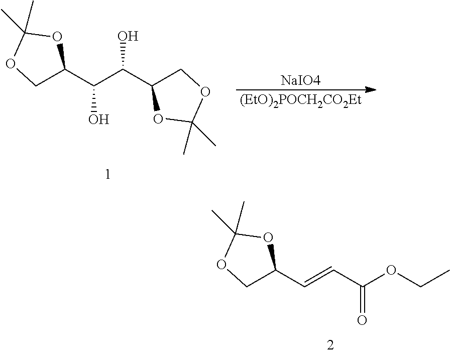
C1C(C(C(C2COC(C)(C)O2)O)O)OC(C)(C)O1.[NaIO4].[(EtO)2POCH2CO2Et].C1C(C=CC(OCC)=O)OC(C)(C)O1
